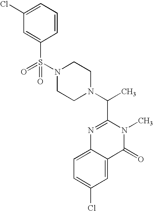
S(N1CCN(C(C)C2=NC3=CC=C(Cl)C=C3C(=O)N2C)CC1)(=O)(C1=CC(Cl)=CC=C1)=O
